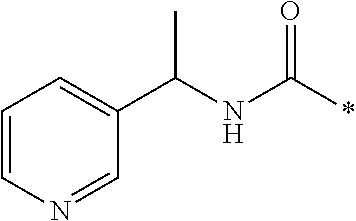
C1=CN=CC(C(NC(*)=O)C)=C1
